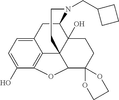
C12CC3=CC=C(O)C4=C3C3(C1(O)CCC1(C3O4)OCCO1)CCN2CC1CCC1
